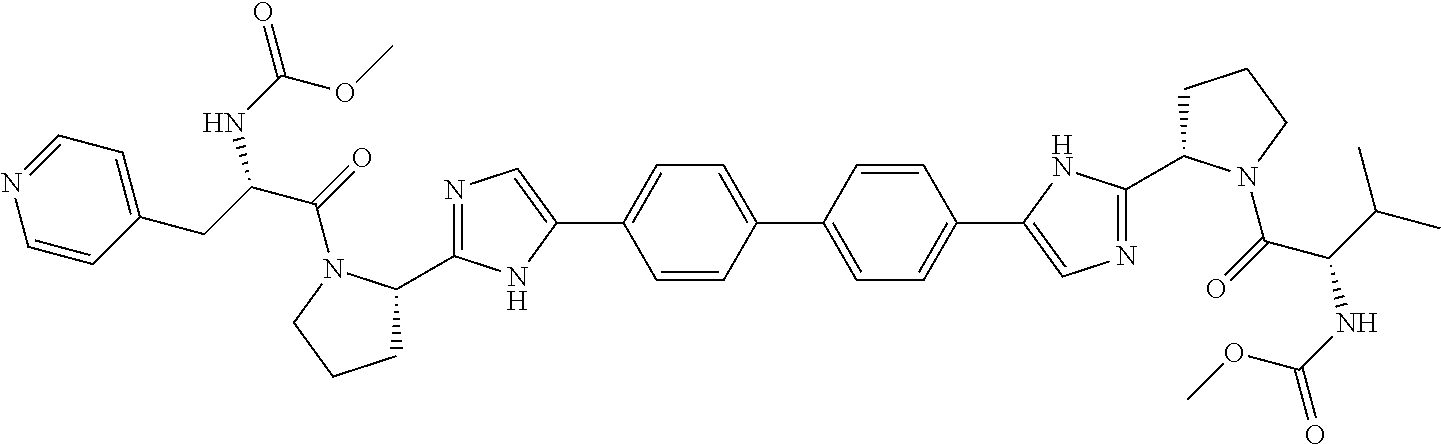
C1=CC(C2=CC=C(C3=CN=C(C4CCCN4C(=O)C(C(C)C)NC(=O)OC)N3)C=C2)=CC=C1C1=CN=C(C2CCCN2C(=O)C(CC2=CC=NC=C2)NC(=O)OC)N1
